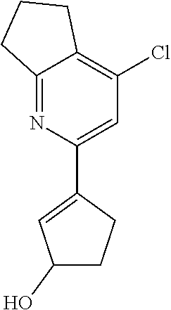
C12=C(Cl)C=C(C3=CC(O)CC3)N=C1CCC2
